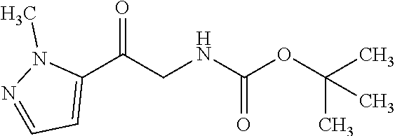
C1(C(CNC(OC(C)(C)C)=O)=O)=CC=NN1C
